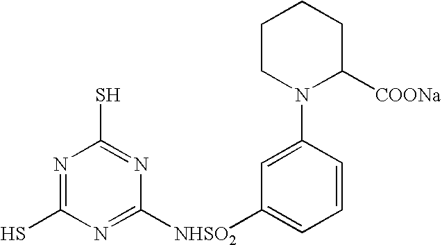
N1=C(S)N=C([NHSO2]C2=CC=CC(N3C([COONa])CCCC3)=C2)N=C1S
